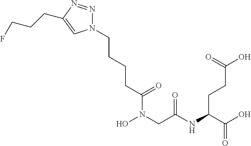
N(C(CCC(O)=O)C(O)=O)C(CN(O)C(CCCCN1N=NC(CCCF)=C1)=O)=O
